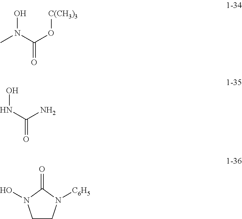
ON(C(=O)O[C(CH3)3])C.ONC(=O)N.C1CN([C6H5])C(=O)N1O
